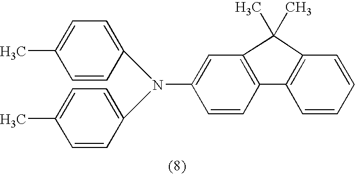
CC1=CC=C(N(C2=CC=C(C)C=C2)C2=CC3=C(C=C2)C2=C(C=CC=C2)C3(C)C)C=C1
